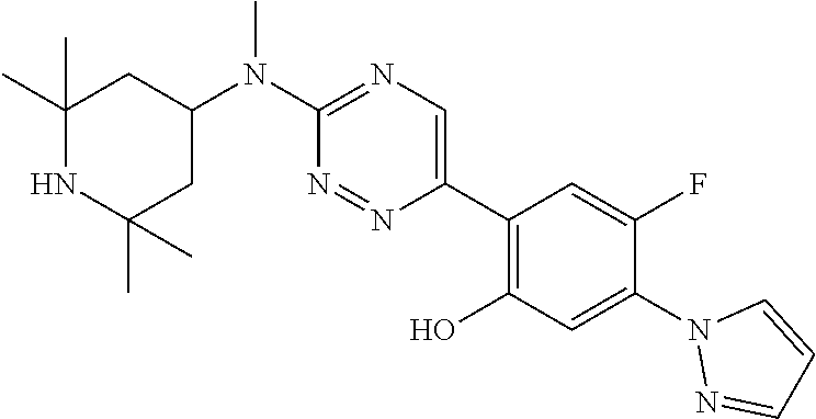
N(C1=NC=C(C2=C(O)C=C(N3N=CC=C3)C(F)=C2)N=N1)(C)C1CC(C)(C)NC(C)(C)C1
